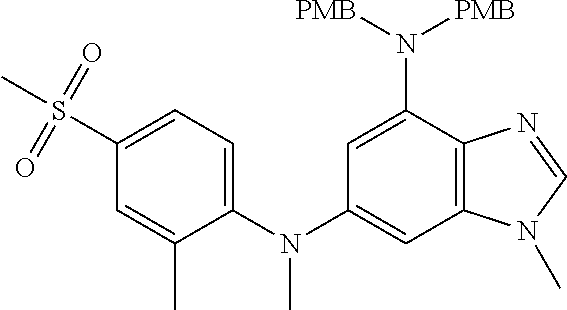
C1=C(N(C)C2=CC3=C(C(N([PMB])[PMB])=C2)N=CN3C)C(C)=CC(S(C)(=O)=O)=C1
